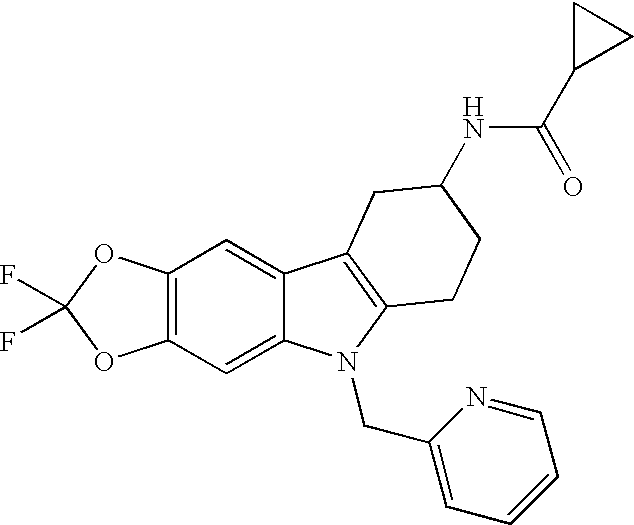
C12=C(C=C3C(=C1)C1=C(N3CC3=CC=CC=N3)CCC(NC(C3CC3)=O)C1)OC(F)(F)O2
